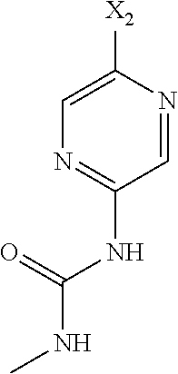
N1=C(NC(NC)=O)C=NC([X2])=C1
